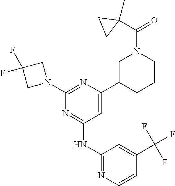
N1=C(NC2=NC=CC(C(F)(F)F)=C2)C=C(C2CN(C(C3(C)CC3)=O)CCC2)N=C1N1CC(F)(F)C1
